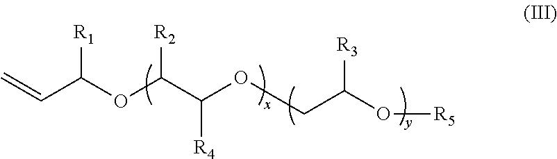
C=CC(OC(C(OCC(O[R5])[R3])[R4])[R2])[R1]
